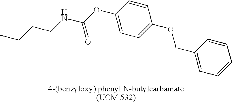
C1=C(OC(NCCCC)=O)C=CC(OCC2=CC=CC=C2)=C1
